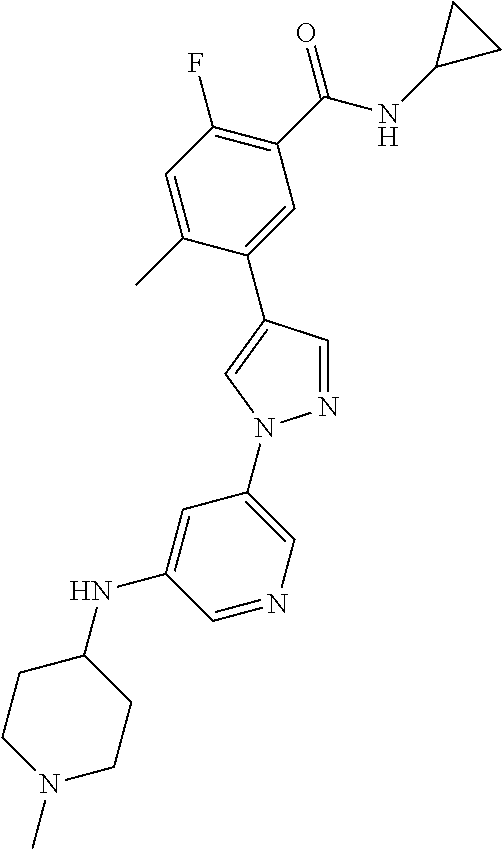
C1(C(NC2CC2)=O)=C(F)C=C(C)C(C2=CN(C3=CN=CC(NC4CCN(C)CC4)=C3)N=C2)=C1
